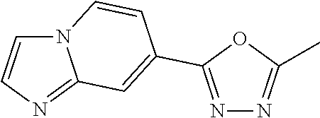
N12C=CN=C1C=C(C1=NN=C(C)O1)C=C2
